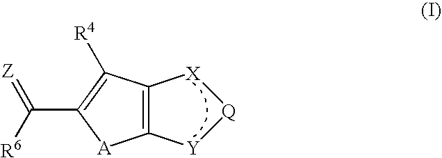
C12=C(C([R4])=C(C([R6])=[Z])[A]1)[X][Q][Y]2
